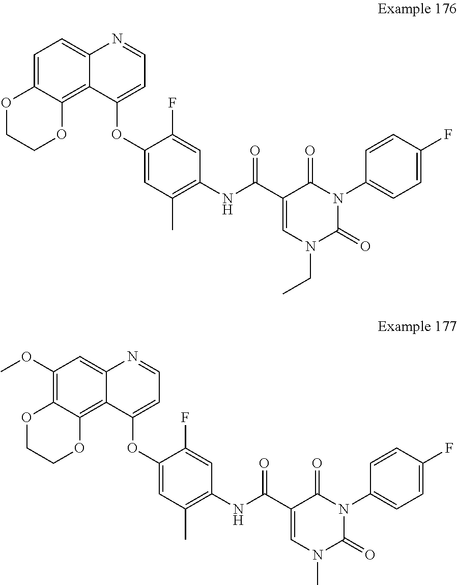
C1=C2C(=C3C(=C1)N=CC=C3OC1=CC(C)=C(NC(=O)C3=CN(CC)C(=O)N(C4=CC=C(F)C=C4)C3=O)C=C1F)OCCO2.C12=C(OC)C=C3C(=C1OCCO2)C(OC1=CC(C)=C(NC(=O)C2=CN(C)C(=O)N(C4=CC=C(F)C=C4)C2=O)C=C1F)=CC=N3
